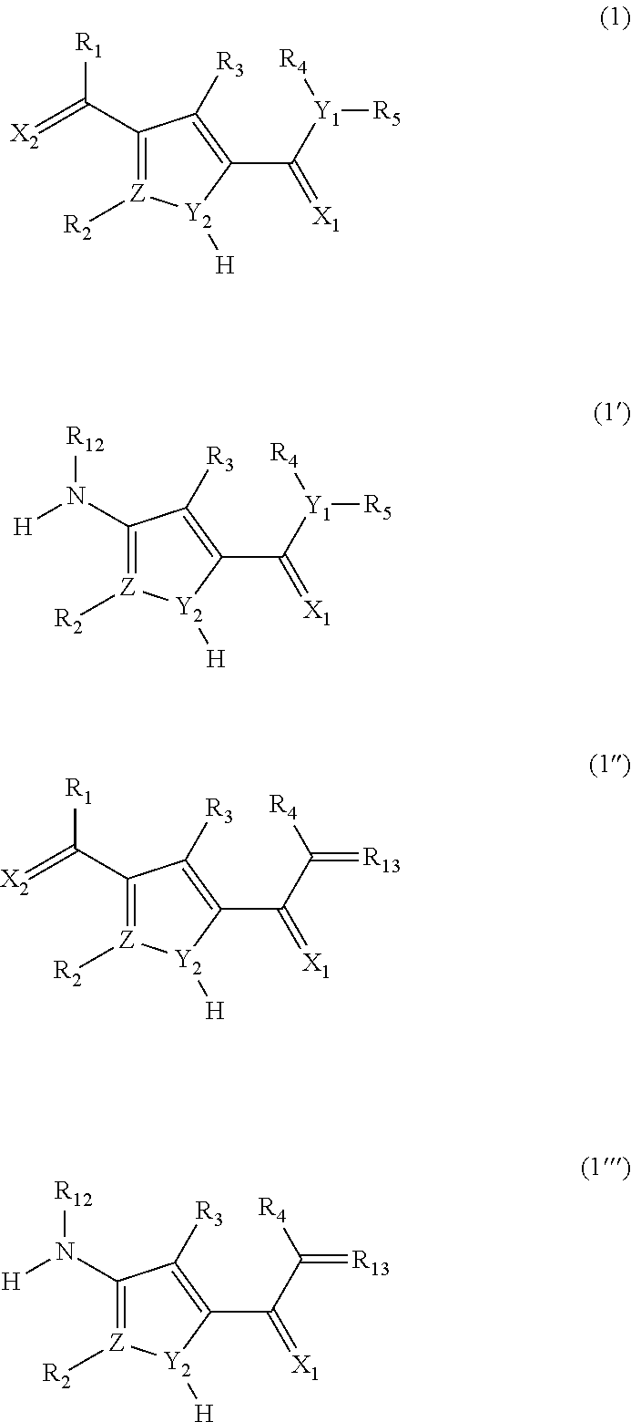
C1(C(=[X2])[R1])=[Z]([R2])[Y2]([H])C(C([Y1]([R4])[R5])=[X1])=C1[R3].C1(N([H])[R12])=[Z]([R2])[Y2]([H])C(C([Y1]([R4])[R5])=[X1])=C1[R3].C1(C(=[X2])[R1])=[Z]([R2])[Y2]([H])C(C(C([R4])=[R13])=[X1])=C1[R3].C1(N([H])[R12])=[Z]([R2])[Y2]([H])C(C(C([R4])=[R13])=[X1])=C1[R3]
